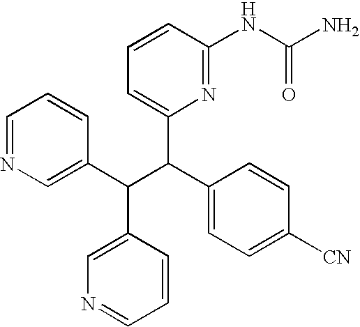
C1=NC=C(C(C(C2=CC=C([CN])C=C2)C2=CC=CC(NC(N)=O)=N2)C2=CN=CC=C2)C=C1
